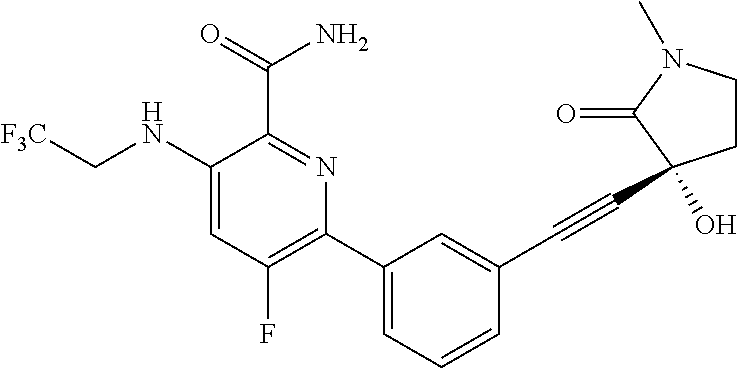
C1(C(=O)N)=NC(C2=CC=CC(C#CC3(O)CCN(C)C3=O)=C2)=C(F)C=C1NC[F3C]
